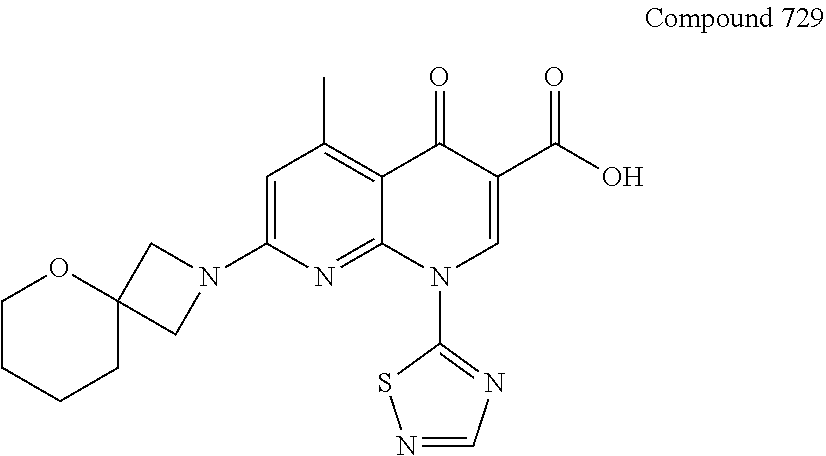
C12(CN(C3=CC(C)=C4C(=N3)N(C3=NC=NS3)C=C(C(O)=O)C4=O)C1)OCCCC2
